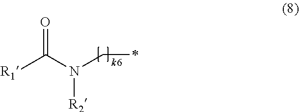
[R1]C(N(C*)[R2])=O
